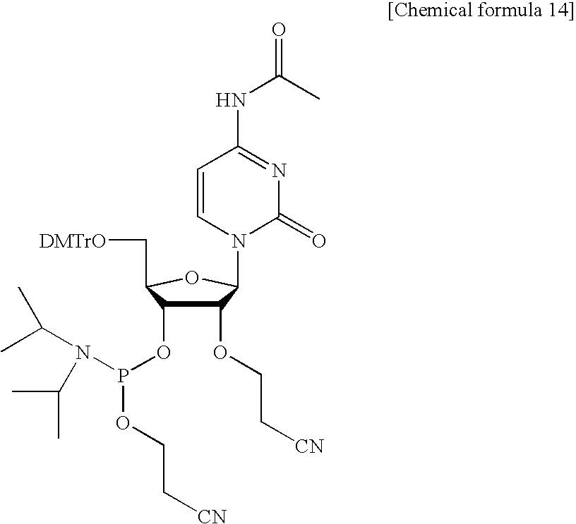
C1(OCC[CN])C(OP(N(C(C)C)C(C)C)OCC[CN])C(C[DMTrO])OC1N1C(=O)N=C(NC(C)=O)C=C1
